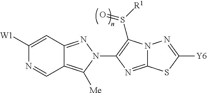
C12=C([Me])N(C3=C(S([R1])=O)N4C(=N3)SC([Y6])=N4)N=C1C=C([W1])N=C2
